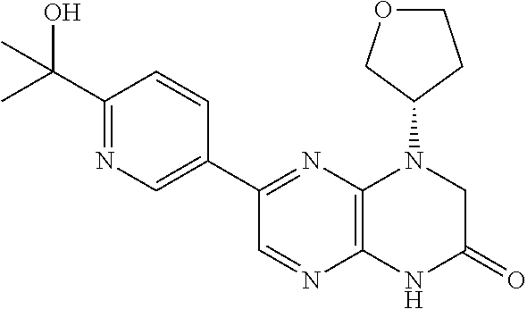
C1(C2=NC3=C(N=C2)NC(=O)CN3C2CCOC2)=CN=C(C(C)(O)C)C=C1
